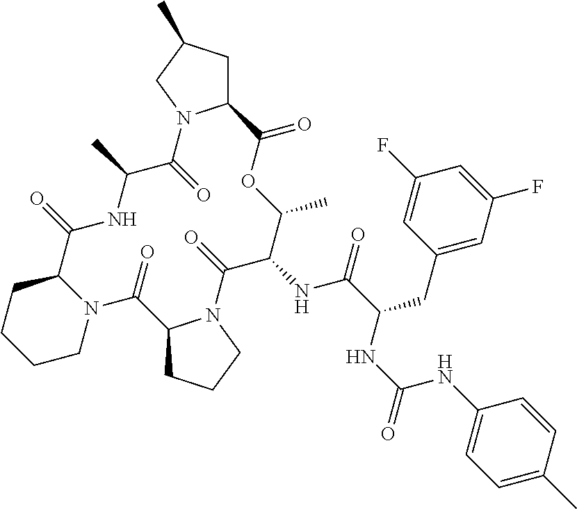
N12C(CCCC1)C(=O)NC(C)C(=O)N1C(CC(C)C1)C(=O)OC(C)C(NC(C(NC(NC1=CC=C(C)C=C1)=O)CC1=CC(F)=CC(F)=C1)=O)C(=O)N1C(C2=O)CCC1
